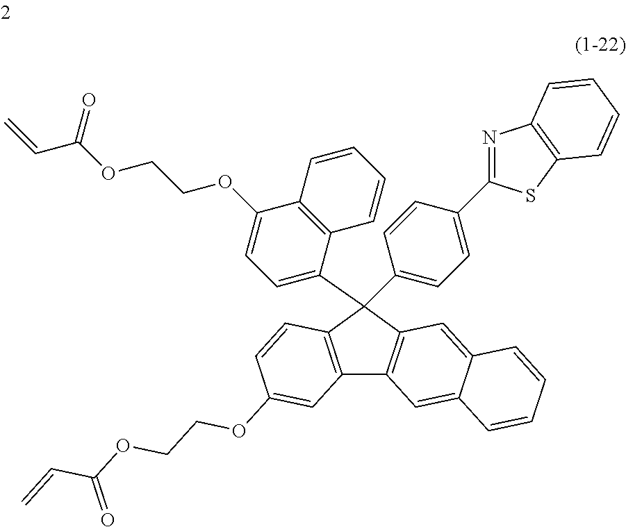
C12=C(C(C3=CC=C(OCCOC(C=C)=O)C4=C3C=CC=C4)(C3=CC=C(C4=NC5=C(S4)C=CC=C5)C=C3)C3=C1C=C1C(=C3)C=CC=C1)C=CC(OCCOC(C=C)=O)=C2
